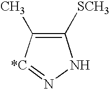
C1([SCH3])=C(C)[*C]=NN1
